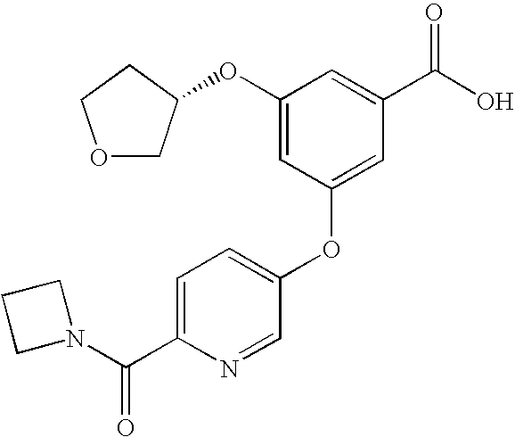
C1(OC2COCC2)=CC(OC2=CC=C(C(=O)N3CCC3)N=C2)=CC(C(O)=O)=C1
